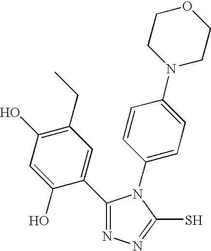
C1(C2=NN=C(S)N2C2=CC=C(N3CCOCC3)C=C2)=CC(CC)=C(O)C=C1O
